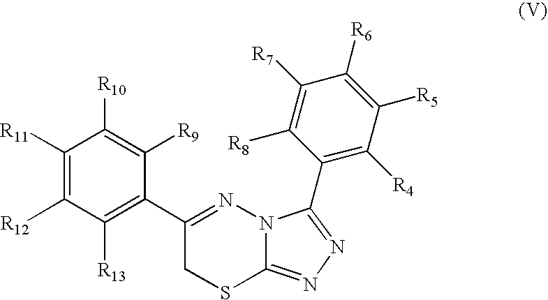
C1([R11])=C([R12])C([R13])=C(C2=NN3C(=NN=C3C3=C([R4])C([R5])=C([R6])C([R7])=C3[R8])SC2)C([R9])=C1[R10]
